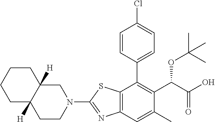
C1CC2([H])C([H])(CC1)CN(C1=NC3=C(S1)C(C1=CC=C(Cl)C=C1)=C(C(OC(C)(C)C)C(=O)O)C(C)=C3)CC2
